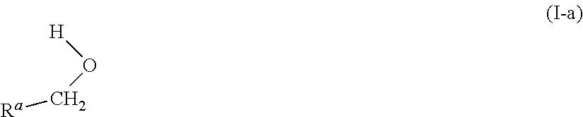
[Ra]CO[H]
